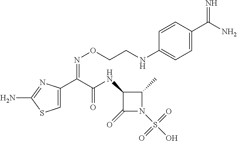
C1=C(C(C(NC2C(=O)N(S(O)(=O)=O)C2C)=O)=NOCCNC2=CC=C(C(N)=N)C=C2)N=C(N)S1
